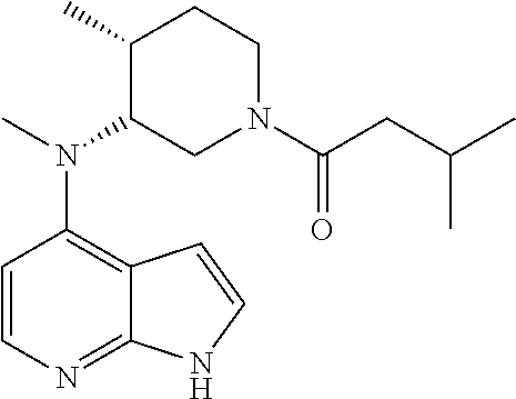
C1=CN=C2C(=C1N(C)C1CN(C(CC(C)C)=O)CCC1C)C=CN2
